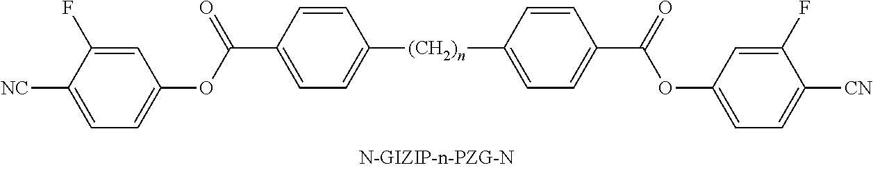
[(CH2)n](C1=CC=C(C(=O)OC2=CC=C([CN])C(F)=C2)C=C1)C1=CC=C(C(=O)OC2=CC=C([CN])C(F)=C2)C=C1
